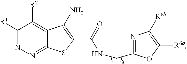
C1([R1])=NN=C2C(=C1[R2])C(N)=C(C(NCC1=NC([R6b])=C([R6a])O1)=O)S2
